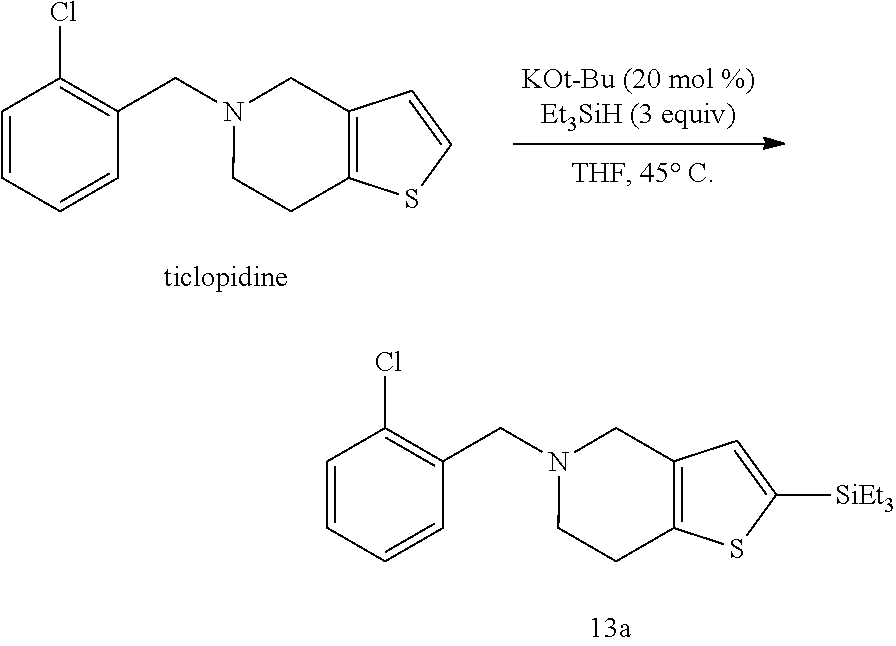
C(N1CCC2=C(C1)C=CS2)C1=C(Cl)C=CC=C1.C(N1CCC2=C(C1)C=C([SiEt3])S2)C1=C(Cl)C=CC=C1
